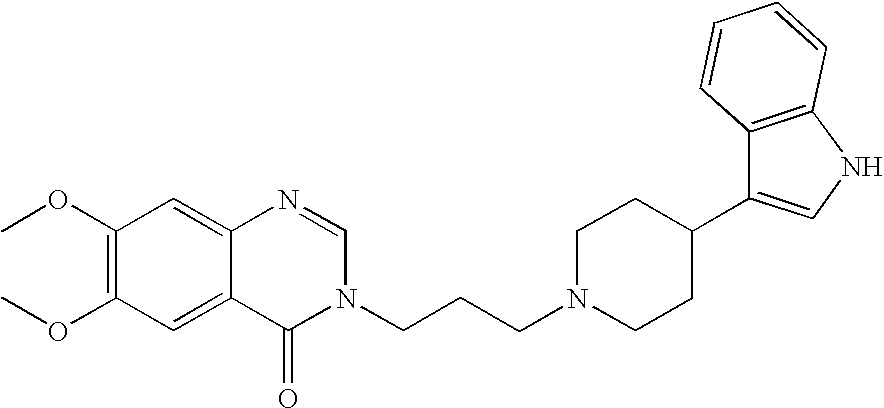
C1(OC)=C(OC)C=C2C(=C1)N=CN(CCCN1CCC(C3=CNC4=C3C=CC=C4)CC1)C2=O
